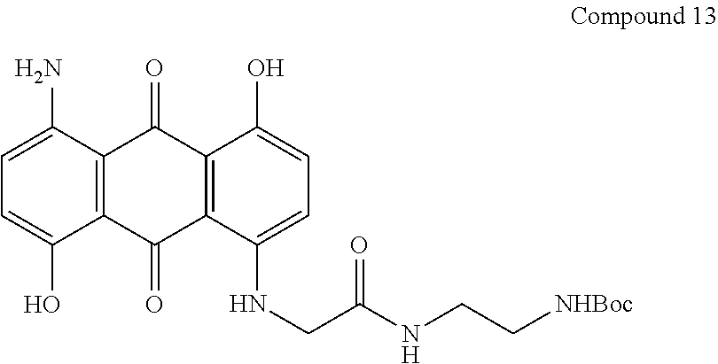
C1=C(O)C2=C(C(N)=C1)C(=O)C1=C(C2=O)C(NCC(NCC[NHBoc])=O)=CC=C1O
